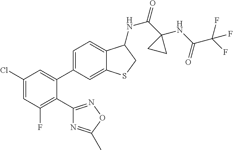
C1(Cl)=CC(F)=C(C2=NOC(C)=N2)C(C2=CC=C3C(=C2)SCC3NC(C2(NC(C(F)(F)F)=O)CC2)=O)=C1
